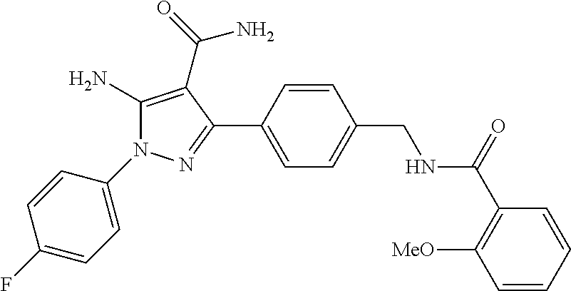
C1=C(C2=NN(C3=CC=C(F)C=C3)C(N)=C2C(=O)N)C=CC(CNC(C2=C([MeO])C=CC=C2)=O)=C1
